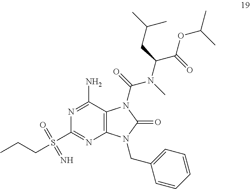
N1=C(N)C2=C(N=C1S(CCC)(=O)=N)N(CC1=CC=CC=C1)C(=O)N2C(=O)N(C)C(C(OC(C)C)=O)CC(C)C
